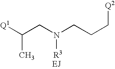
C(CN(CCC[Q2])[R3])(C)[Q1].[EJ]
